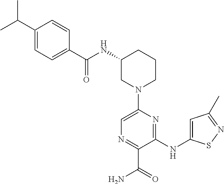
C1(NC(=O)C2=CC=C(C(C)C)C=C2)CN(C2=CN=C(C(=O)N)C(NC3=CC(C)=NS3)=N2)CCC1
